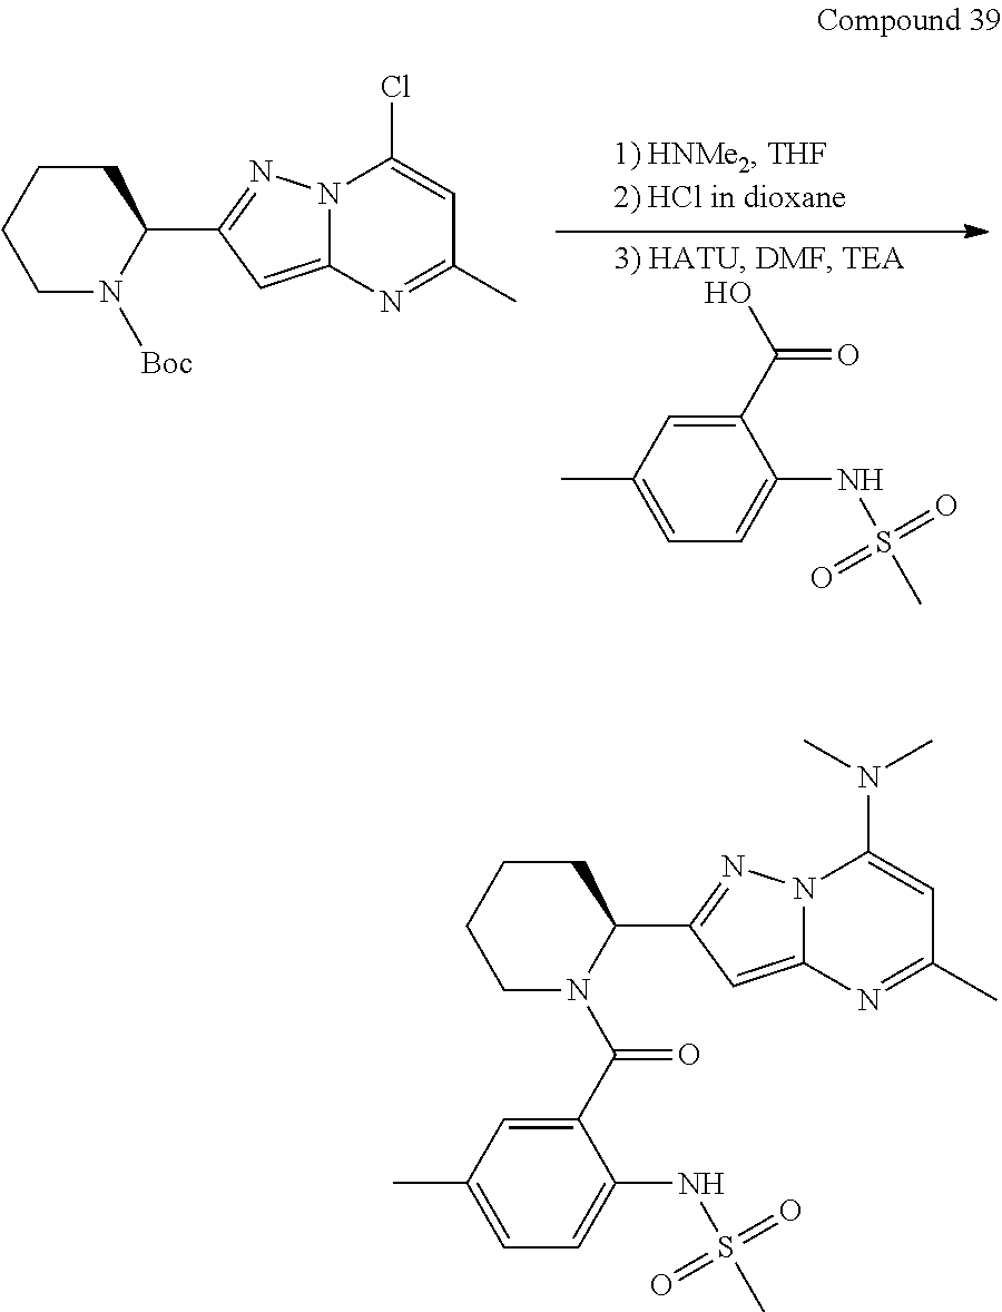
C1CCC(C2=NN3C(=C2)N=C(C)C=C3N(C)C)N(C(=O)C2=CC(C)=CC=C2NS(C)(=O)=O)C1.C1CCC(C2=NN3C(=C2)N=C(C)C=C3Cl)N([Boc])C1.C1(C)=CC=C(NS(C)(=O)=O)C(C(O)=O)=C1
